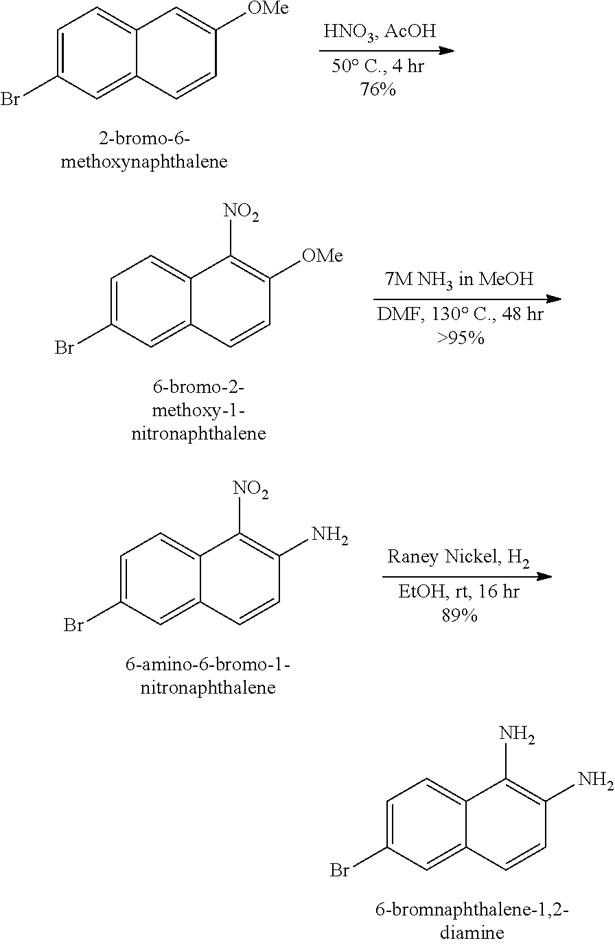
C1=C(Br)C=C2C(=C1)C(N)=C(N)C=C2.C1=C(Br)C=C2C(=C1)C=C([OMe])C=C2.C1=C(Br)C=C2C(=C1)C([NO2])=C([OMe])C=C2.C1=C(Br)C=C2C(=C1)C([NO2])=C(N)C=C2
